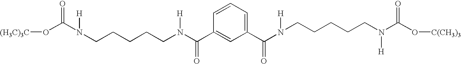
C1(C(N([H])CCCCCN([H])C(O[C(CH3)3])=O)=O)=CC=CC(C(=O)N([H])CCCCCN([H])C(=O)O[(H3C)3C])=C1
